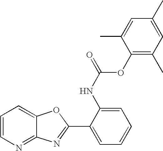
C12=NC=CC=C1OC(C1=CC=CC=C1NC(=O)OC1=C(C)C=C(C)C=C1C)=N2
